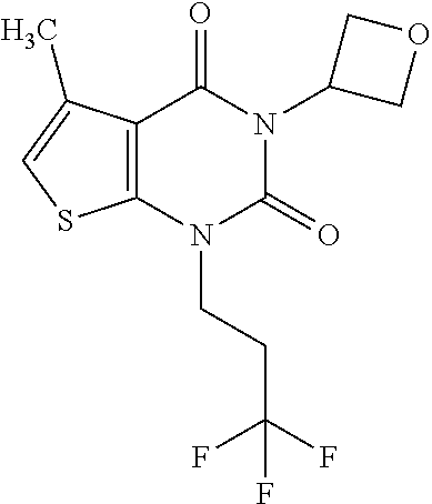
C12=C(N(CCC(F)(F)F)C(=O)N(C3COC3)C1=O)SC=C2C
